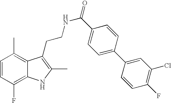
C1=CC(F)=C2C(=C1C)C(CCNC(=O)C1=CC=C(C3=CC(Cl)=C(F)C=C3)C=C1)=C(C)N2
